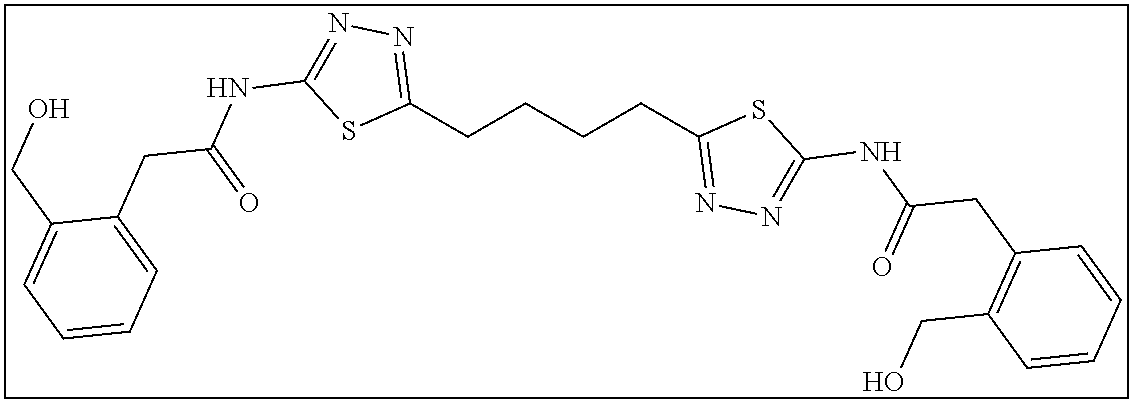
C1(CCCCC2=NN=C(NC(CC3=C(CO)C=CC=C3)=O)S2)=NN=C(NC(CC2=CC=CC=C2CO)=O)S1
